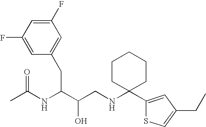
CC(NC(C(CNC1(C2=CC(CC)=CS2)CCCCC1)O)CC1=CC(F)=CC(F)=C1)=O
